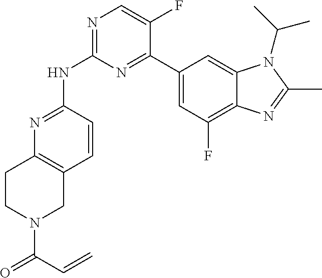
N1=C(NC2=NC=C(F)C(C3=CC(F)=C4C(=C3)N(C(C)C)C(C)=N4)=N2)C=CC2=C1CCN(C(=O)C=C)C2
